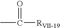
CC(=O)[RVII-19]
